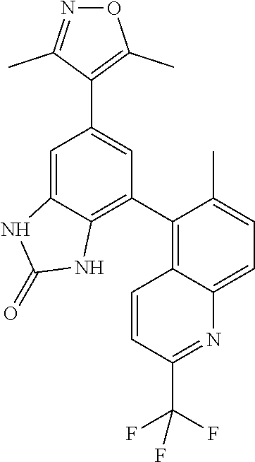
C1(C2=C3C(=CC=C2C)N=C(C(F)(F)F)C=C3)=C2C(=CC(C3=C(C)ON=C3C)=C1)NC(=O)N2
